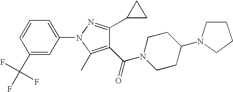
C1(C(=O)N2CCC(N3CCCC3)CC2)=C(C)N(C2=CC=CC(C(F)(F)F)=C2)N=C1C1CC1
